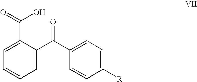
C1=C(C(C2=CC=C([R])C=C2)=O)C(C(=O)O)=CC=C1
